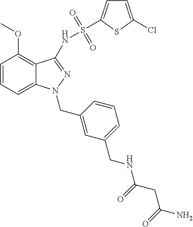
C1=CC=C2C(=C1OC)C(NS(=O)(=O)C1=CC=C(Cl)S1)=NN2CC1=CC(CNC(=O)CC(N)=O)=CC=C1
